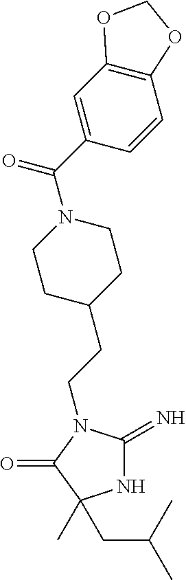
N1C(=N)N(CCC2CCN(C(C3=CC4=C(C=C3)OCO4)=O)CC2)C(=O)C1(C)CC(C)C
